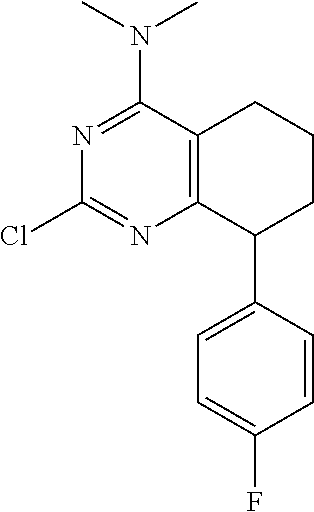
N1=C(N(C)C)C2=C(N=C1Cl)C(C1=CC=C(F)C=C1)CCC2
